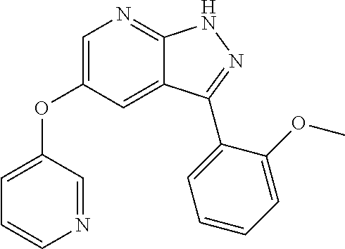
C1=C(OC2=CN=C3C(=C2)C(C2=CC=CC=C2OC)=NN3)C=NC=C1
